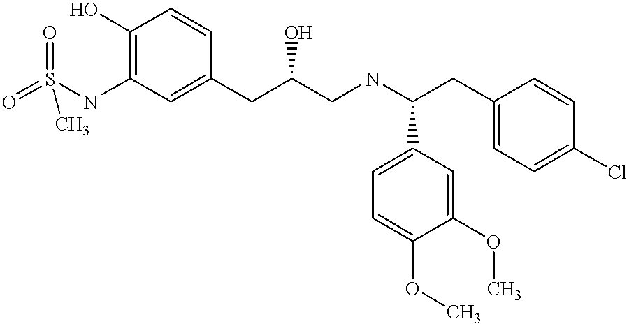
O=S(NC1=C(O)C=CC(CC(CNC(CC2=CC=C(Cl)C=C2)C2=CC=C(OC)C(OC)=C2)O)=C1)(=O)C
